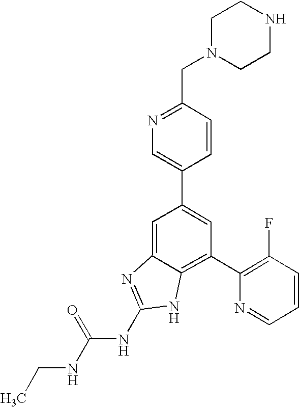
CCNC(NC1=NC2=CC(C3=CN=C(CN4CCNCC4)C=C3)=CC(C3=C(F)C=CC=N3)=C2N1)=O
